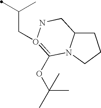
C1C2N(CC1)C(OC(C)(C)C)=O(CC(C)C)NC2
